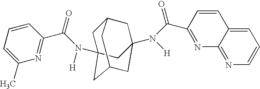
C1(C(=O)N([H])C23CC4CC(N([H])C(C5=NC6=NC=CC=C6C=C5)=O)(CC(C2)C4)C3)=NC(C)=CC=C1
